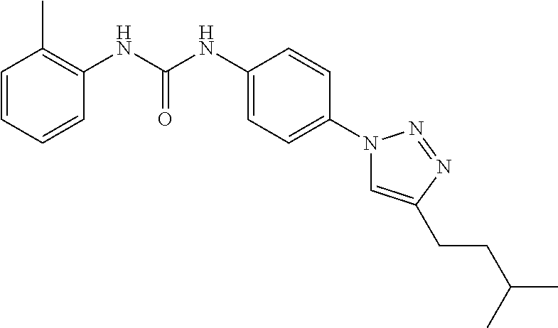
C1=CC=CC(NC(NC2=CC=C(N3C=C(CCC(C)C)N=N3)C=C2)=O)=C1C
